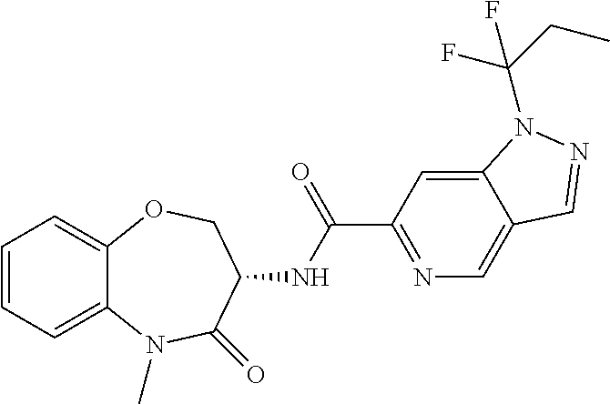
C1=CC=C2C(=C1)OCC(NC(C1=NC=C3C(=C1)N(C(CC)(F)F)N=C3)=O)C(=O)N2C
